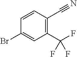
C1(C(F)(F)F)=C(C#N)C=CC(Br)=C1
